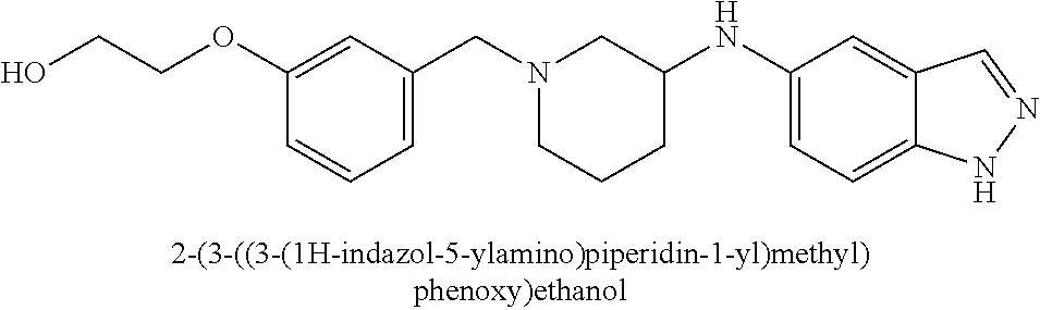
N1(CC2=CC=CC(OCCO)=C2)CCCC(NC2=CC=C3C(=C2)C=NN3)C1
